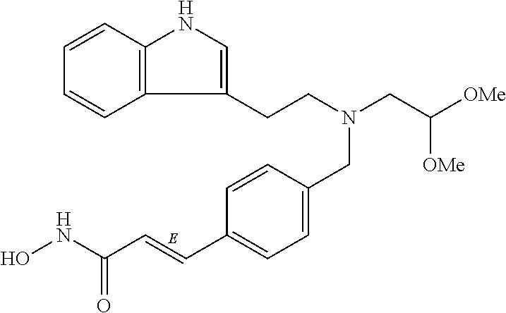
C12=C(C=CC=C1)NC=C2CCN(CC1=CC=C(C=CC(=O)NO)C=C1)CC([OMe])[OMe]
